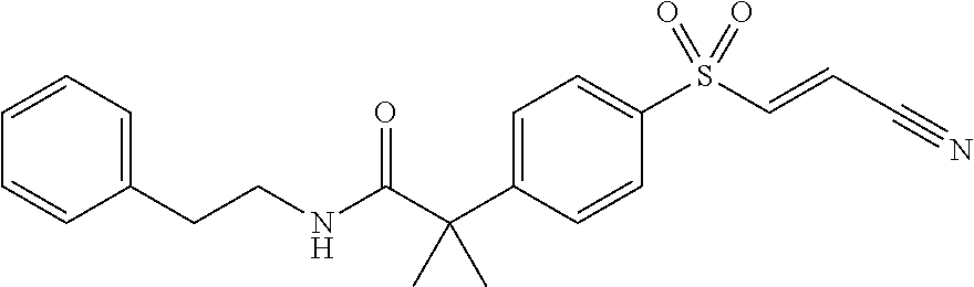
C1=C(C(C(NCCC2=CC=CC=C2)=O)(C)C)C=CC(S(C=CC#N)(=O)=O)=C1
